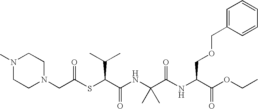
C(C(NC(C(OCC)=O)COCC1=CC=CC=C1)=O)(NC(C(SC(CN1CCN(C)CC1)=O)C(C)C)=O)(C)C
